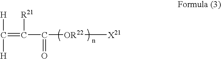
C(=C(C([OR22][X21])=O)[R21])([H])[H]
